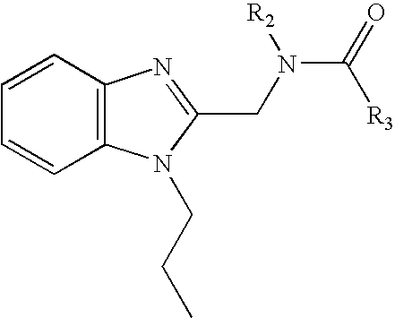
C1=CC2=C(C=C1)N(CCC)C(CN(C(=O)[R3])[R2])=N2
